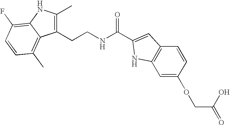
C1(CCNC(=O)C2=CC3=C(C=C(OCC(O)=O)C=C3)N2)=C(C)NC2=C(F)C=CC(C)=C12
